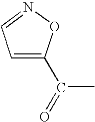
C1(C(=O)C)=CC=NO1
